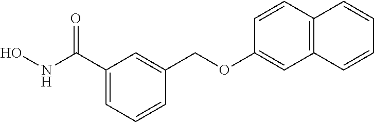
C1(C(NO)=O)=CC=CC(COC2=CC3=C(C=C2)C=CC=C3)=C1
